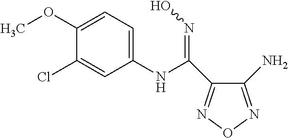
C1(NC(=NO)C2=NON=C2N)=CC=C(OC)C(Cl)=C1
